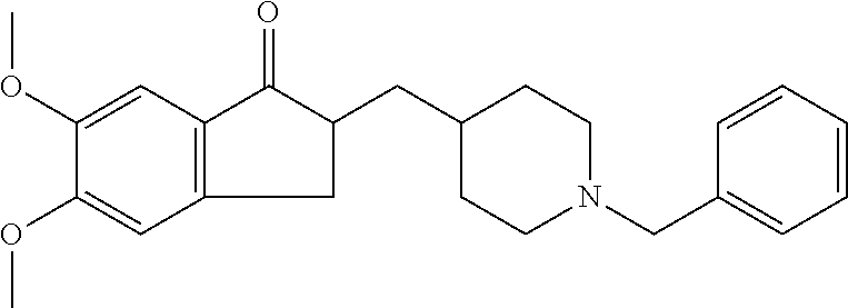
C12=C(C=C(OC)C(OC)=C1)C(=O)C(CC1CCN(CC3=CC=CC=C3)CC1)C2
